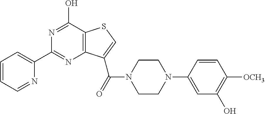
N1=C(O)C2=C(N=C1C1=CC=CC=N1)C(C(N1CCN(C3=CC(O)=C([OCH3])C=C3)CC1)=O)=CS2
